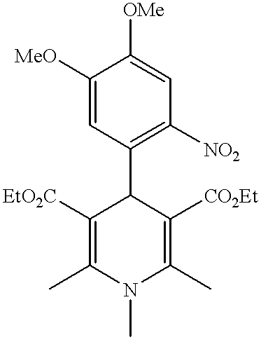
C1([MeO])=CC(C2C([EtO2C])=C(C)N(C)C(C)=C2[CO2Et])=C([NO2])C=C1[OMe]
